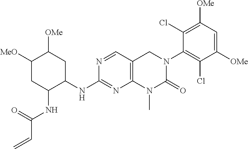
N1=CC2=C(N=C1NC1CC([OMe])C([MeO])CC1NC(C=C)=O)N(C)C(=O)N(C1=C(Cl)C([OMe])=CC([OMe])=C1Cl)C2
